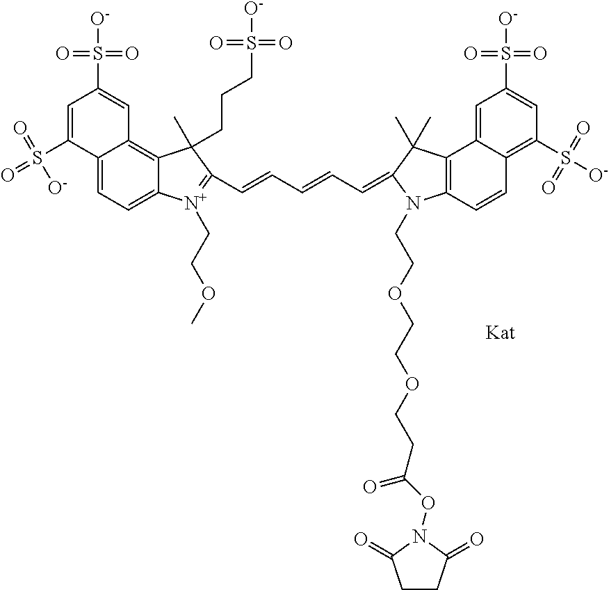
C12=CC=C3C(=C1C=C(S([O-])(=O)=O)C=C2S(=O)(=O)[O-])C(CCCS(=O)(=O)[O-])(C)C(C=CC=CC=C1N(CCOCCOCCC(ON2C(=O)CCC2=O)=O)C2=C(C4=CC(S([O-])(=O)=O)=CC(S([O-])(=O)=O)=C4C=C2)C1(C)C)=[N+]3CCOC
